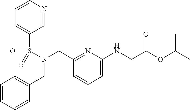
C1(S(=O)(=O)N(CC2=CC=CC=C2)CC2=NC(NCC(OC(C)C)=O)=CC=C2)=CC=CN=C1
